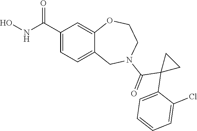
C1(C(NO)=O)=CC=C2C(=C1)OCCN(C(=O)C1(C3=CC=CC=C3Cl)CC1)C2
